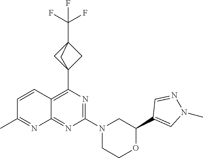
N1=C(N2CC(C3=CN(C)N=C3)OCC2)N=C2C(=C1C13CC(C(F)(F)F)(C1)C3)C=CC(C)=N2
